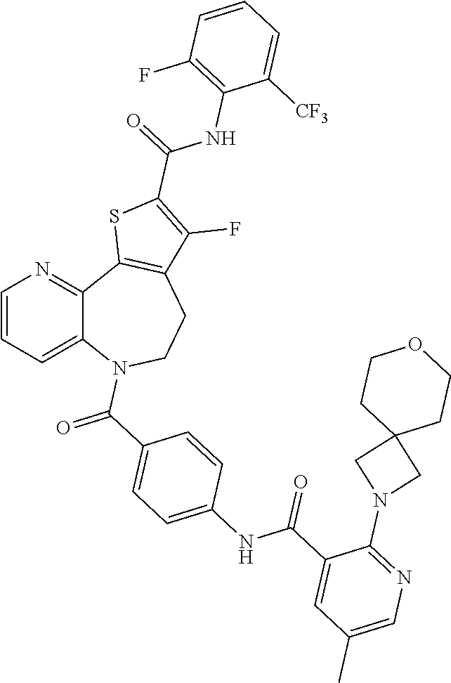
C1=CC=C2C(=N1)C1=C(CCN2C(C2=CC=C(NC(C3=CC(C)=CN=C3N3CC4(C3)CCOCC4)=O)C=C2)=O)C(F)=C(C(=O)NC2=C(F)C=CC=C2[CF3])S1
